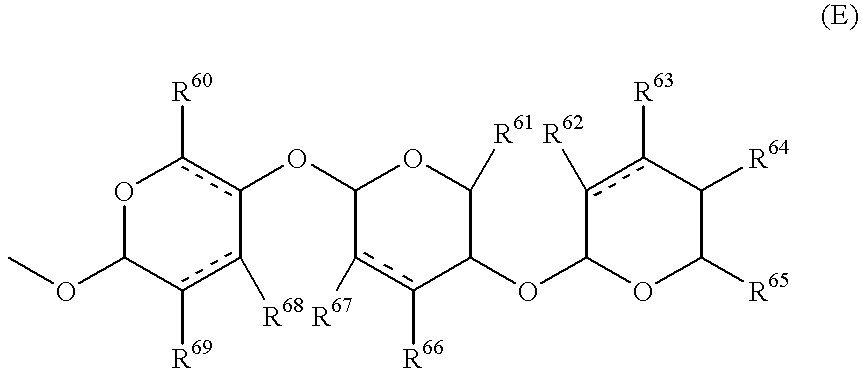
C1(Oc2c([R60])OC(OC)c([R69])c-2[R68])c([R67])c([R66])C(OC2c([R62])c([R63])C([R64])C([R65])O2)C([R61])O1
